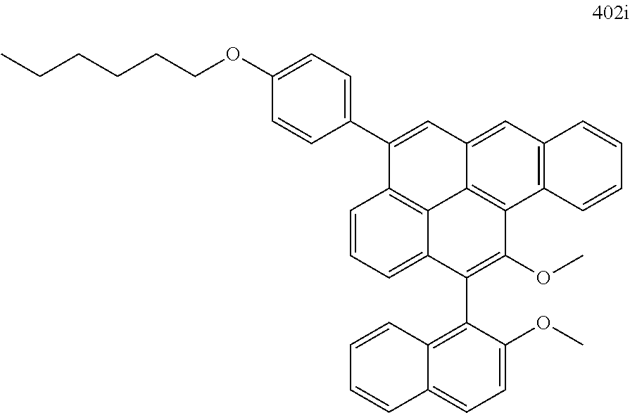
C12=C(C3=C(OC)C4=C5C6=C(C=CC=C36)C(C3=CC=C(OCCCCCC)C=C3)=CC5=CC3=C4C=CC=C3)C(OC)=CC=C1C=CC=C2
